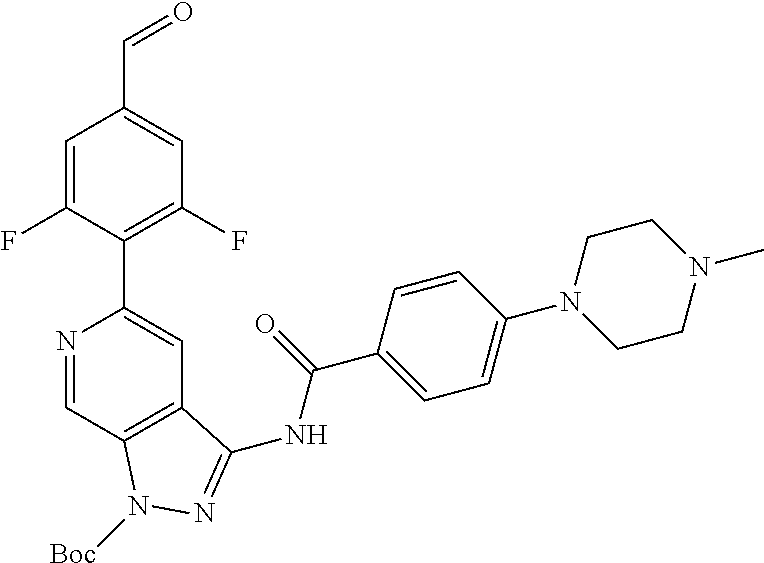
O=CC1=CC(F)=C(C2=CC3=C(C=N2)N([Boc])N=C3NC(C2=CC=C(N3CCN(C)CC3)C=C2)=O)C(F)=C1
